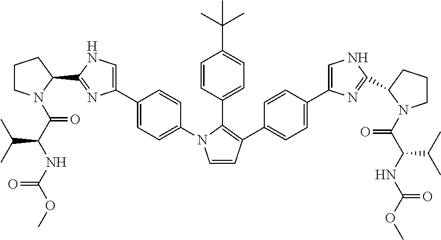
C1=CC(C2=C(C3=CC=C(C4=CNC(C5CCCN5C(C(NC(OC)=O)C(C)C)=O)=N4)C=C3)C=CN2C2=CC=C(C3=CNC(C4CCCN4C(C(NC(OC)=O)C(C)C)=O)=N3)C=C2)=CC=C1C(C)(C)C
